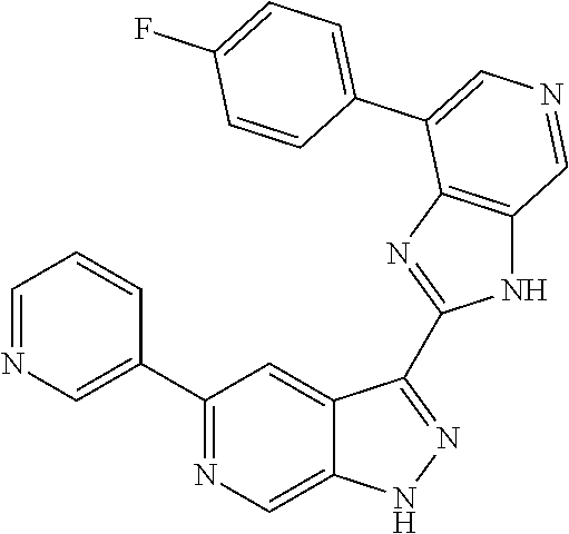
C1(C2=CN=CC=C2)=NC=C2C(=C1)C(C1=NC3=C(N1)C=NC=C3C1=CC=C(F)C=C1)=NN2
